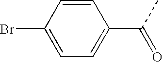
C1=CC(Br)=CC=C1C(C)=O
